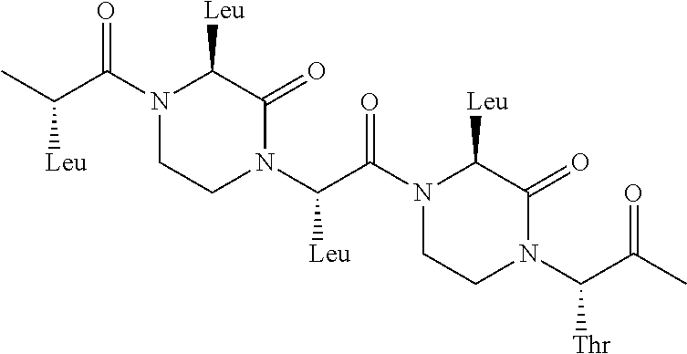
N1(C(C(C)[Leu])=O)CCN(C(C(N2CCN(C(C(C)=O)[Thr])C(=O)C2[Leu])=O)[Leu])C(=O)C1[Leu]
